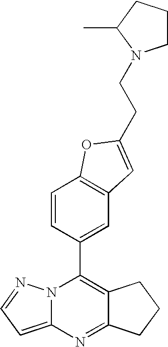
N12C(=CC=N1)N=C1C(=C2C2=CC3=C(C=C2)OC(CCN2CCCC2C)=C3)CCC1
